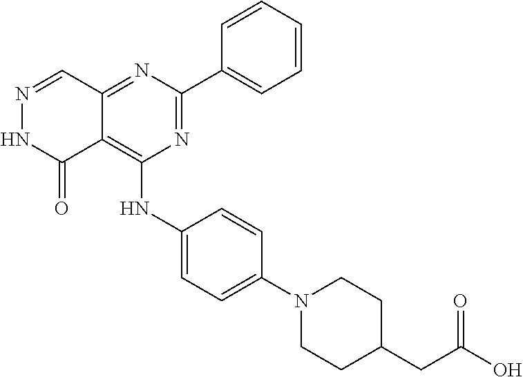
C12=NC(C3=CC=CC=C3)=NC(NC3=CC=C(N4CCC(CC(O)=O)CC4)C=C3)=C1C(=O)NN=C2
